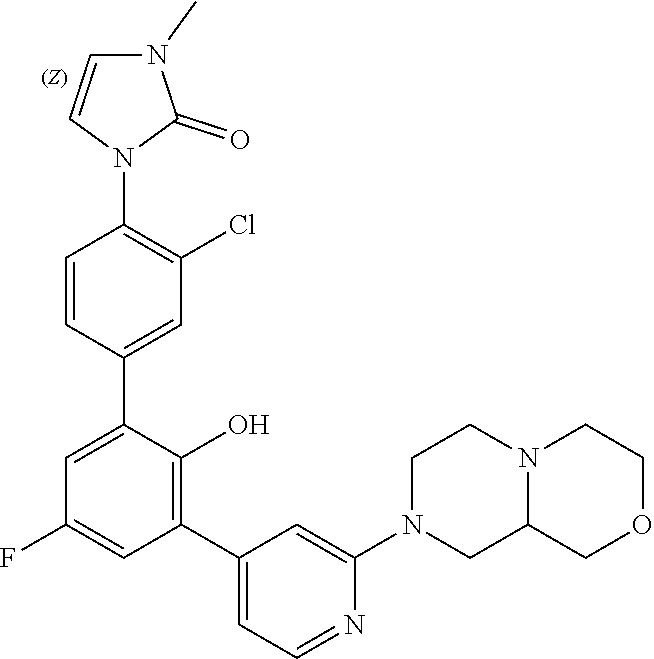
C1C2N(CCOC2)CCN1C1=CC(C2=C(O)C(C3=CC(Cl)=C(N4C=CN(C)C4=O)C=C3)=CC(F)=C2)=CC=N1
